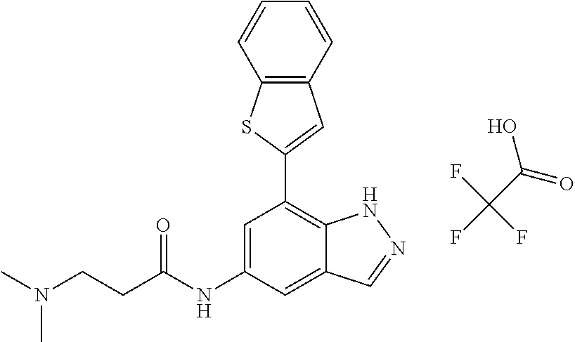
C12=C(C=CC=C1)C=C(C1=C3C(=CC(NC(=O)CCN(C)C)=C1)C=NN3)S2.OC(C(F)(F)F)=O
